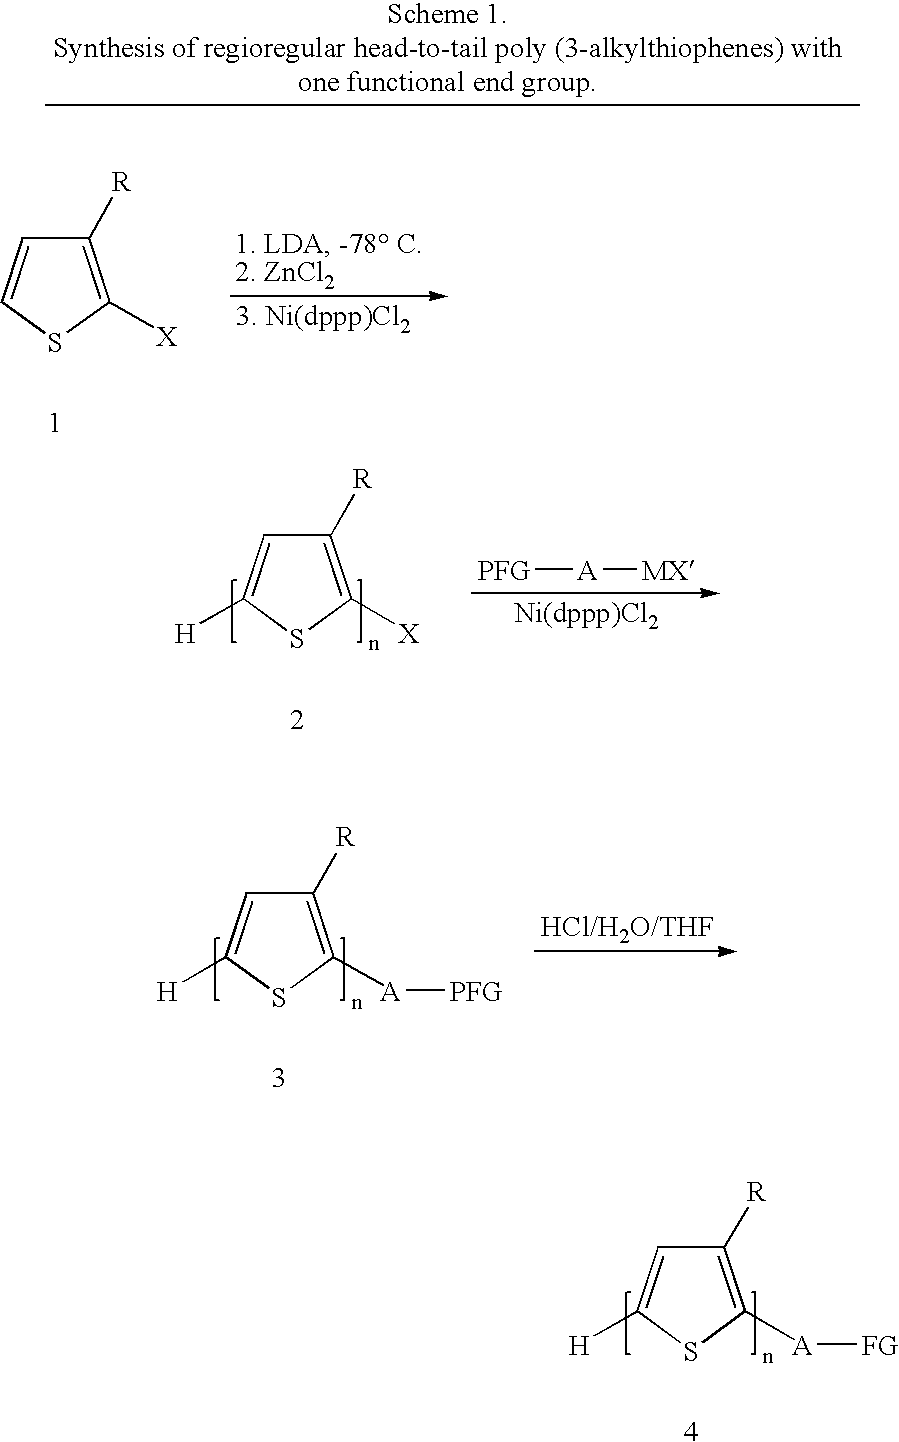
C1([R])=C([X])SC([H])=C1.[PFG][A][MX].C1([R])=C([A][PFG])SC([H])=C1.C1([R])=C([A][FG])SC([H])=C1.C1([R])=C([X])SC=C1
